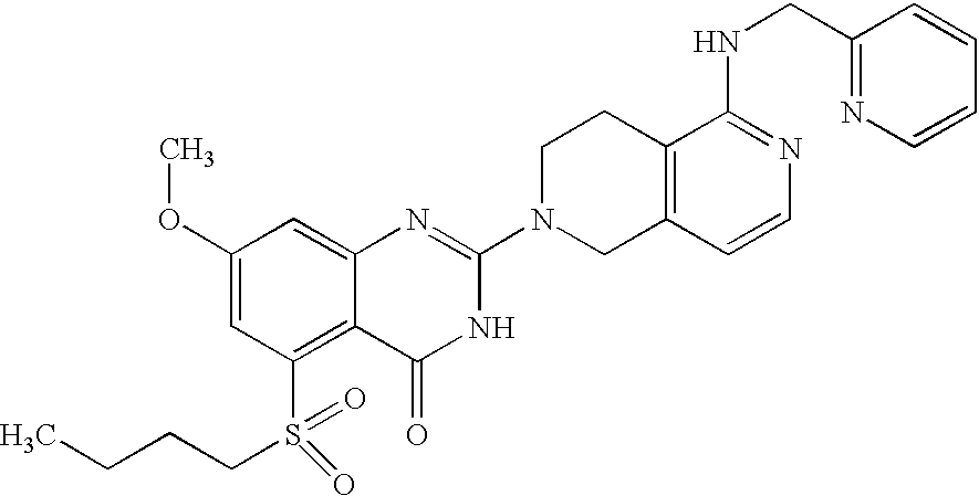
C1(OC)=CC(S(=O)(=O)CCCC)=C2C(=C1)N=C(N1CC3=C(CC1)C(NCC1=NC=CC=C1)=NC=C3)NC2=O
